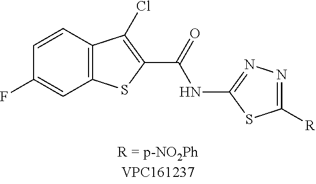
C12=C(C=CC(F)=C1)C(Cl)=C(C(NC1=NN=C([R])S1)=O)S2
